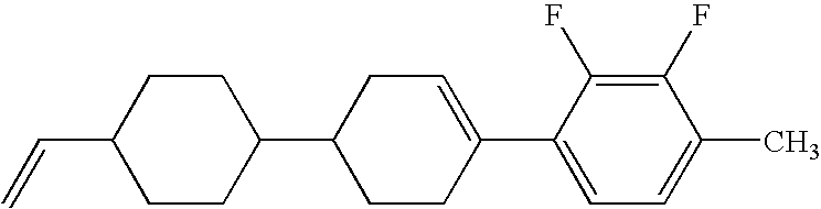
C1(F)=C(F)C(C2=CCC(C3CCC(C=C)CC3)CC2)=CC=C1C
